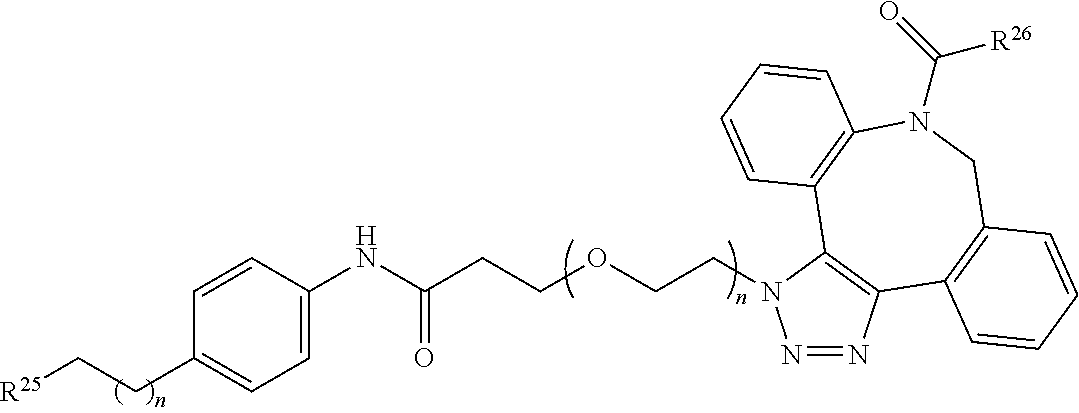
[R25]CCC1=CC=C(NC(CCOCCN2N=NC3=C2C2=C(N(C(=O)[R26])CC4=C3C=CC=C4)C=CC=C2)=O)C=C1
